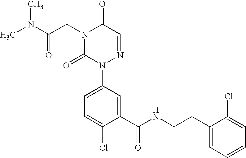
N(C(CN1C(=O)N(C2=CC=C(Cl)C(C(NCCC3=CC=CC=C3Cl)=O)=C2)N=CC1=O)=O)(C)C
